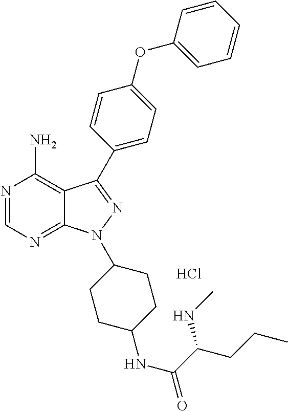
N1=CN=C2C(=C1N)C(C1=CC=C(OC3=CC=CC=C3)C=C1)=NN2C1CCC(NC(=O)C(CCC)NC)CC1.Cl
